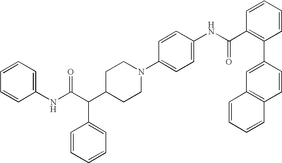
N1(C2=CC=C(NC(C3=C(C4=CC5=C(C=C4)C=CC=C5)C=CC=C3)=O)C=C2)CCC(C(C(NC2=CC=CC=C2)=O)C2=CC=CC=C2)CC1
